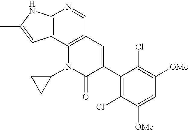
C12=C(C3=C(C=N1)C=C(C1=C(Cl)C([OMe])=CC([OMe])=C1Cl)C(=O)N3C1CC1)C=C(C)N2
